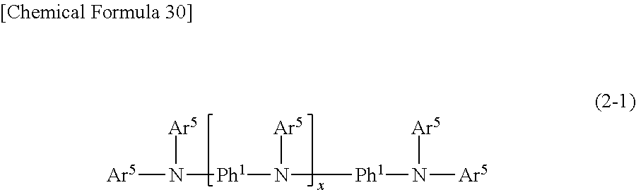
[Ar5]N([Ph1]N([Ar5])[Ph1]N([Ar5])[Ar5])[Ar5]
